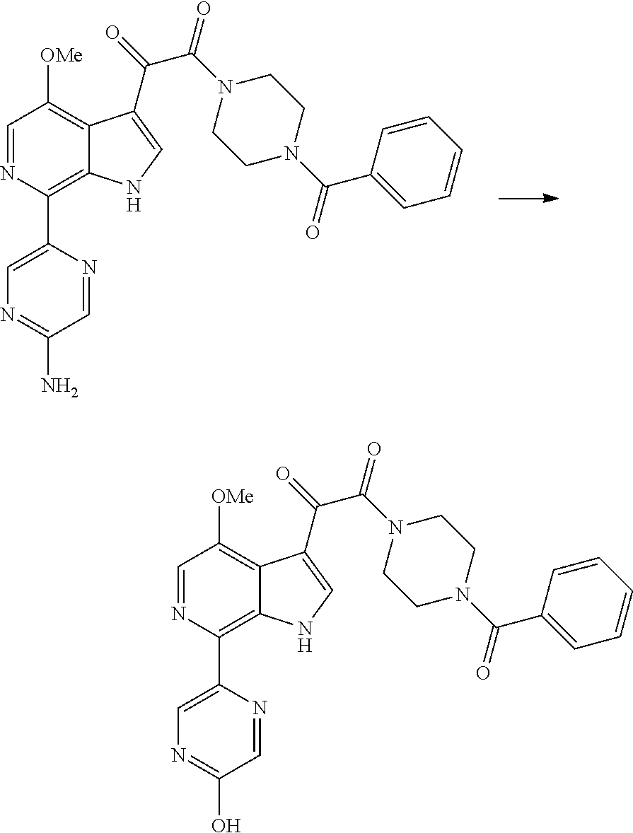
C1(C2=C3C(=C([OMe])C=N2)C(C(=O)C(N2CCN(C(C4=CC=CC=C4)=O)CC2)=O)=CN3)=CN=C(N)C=N1.C1(C2=C3C(=C([OMe])C=N2)C(C(=O)C(N2CCN(C(C4=CC=CC=C4)=O)CC2)=O)=CN3)=CN=C(O)C=N1
